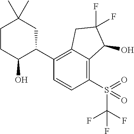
C1(C2=C3C(=C(S(C(F)(F)F)(=O)=O)C=C2)C(O)C(F)(F)C3)CC(C)(C)CCC1O
